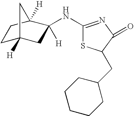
C1C2([H])CC([H])(NC3=NC(=O)C(CC4CCCCC4)S3)C([H])(C1)C2
